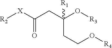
C(CCO[R4])(O[R3])(CC([X][R2])=O)[R1]
